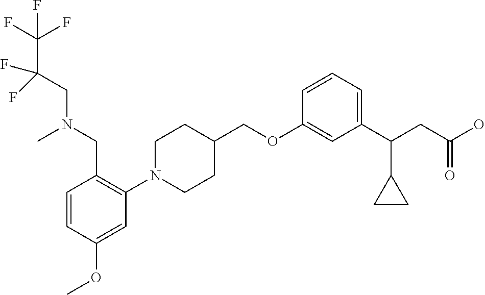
C1(OCC2CCN(C3=C(CN(C)CC(C(F)(F)F)(F)F)C=CC(OC)=C3)CC2)=CC(C(CC(O)=O)C2CC2)=CC=C1
